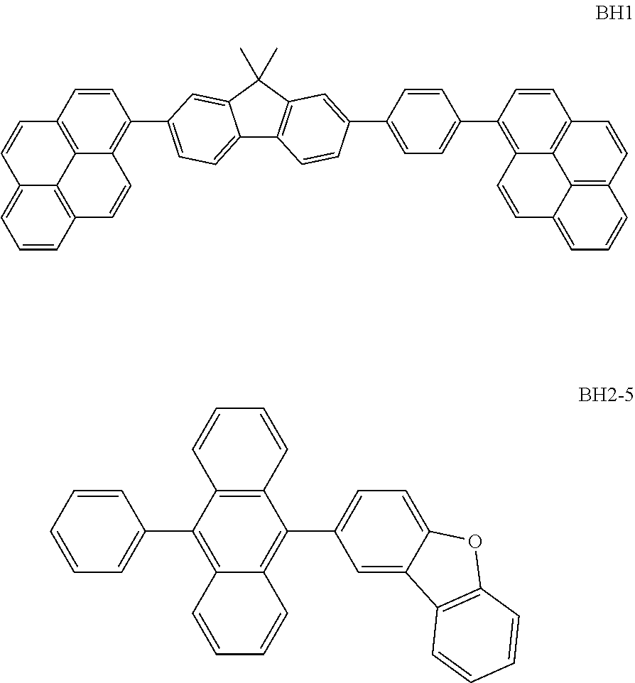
C12=CC=C(C3=C4C5=C(C=C3)C=CC3=CC=CC(=C53)C=C4)C=C1C(C)(C)C1=C2C=CC(C2=CC=C(C3=C4C5=C(C=C3)C=CC3=C5C(=CC=C3)C=C4)C=C2)=C1.C1=CC(C2=C3C(=C(C4=CC=C5C(=C4)C4=C(O5)C=CC=C4)C4=C2C=CC=C4)C=CC=C3)=CC=C1
